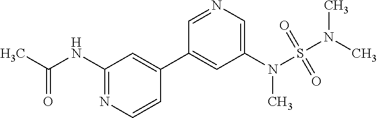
C1(NC(C)=O)=NC=CC(C2=CC(N(C)S(N(C)C)(=O)=O)=CN=C2)=C1
